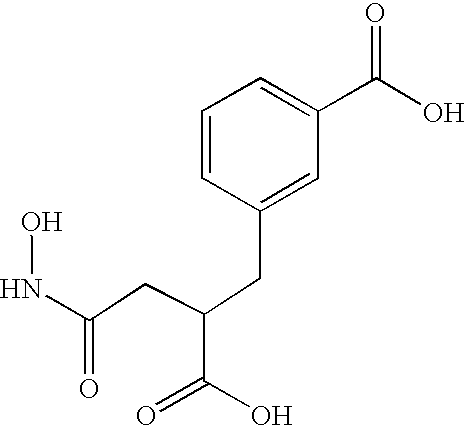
N(C(=O)CC(CC1=CC(C(O)=O)=CC=C1)C(=O)O)O
